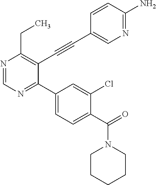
N1=CN=C(C2=CC=C(C(=O)N3CCCCC3)C(Cl)=C2)C(C#CC2=CN=C(N)C=C2)=C1CC
